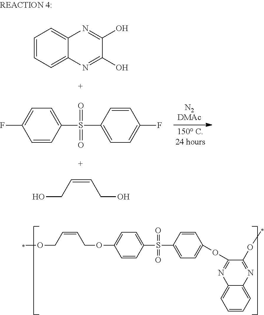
C1=CC=C2C(=C1)N=C(O)C(O)=N2.C1=C(F)C=CC(S(C2=CC=C(F)C=C2)(=O)=O)=C1.C(=CCO)CO.C1=C(OCC=CCOC)C=CC(S(C2=CC=C(OC3=NC4=CC=CC=C4N=C3OC)C=C2)(=O)=O)=C1
